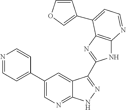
C1(C2=CC=NC=C2)=CN=C2C(=C1)C(C1=NC3=C(N1)N=CC=C3C1=COC=C1)=NN2
